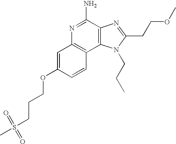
C1=C(OCCCS(C)(=O)=O)C=CC2=C1N=C(N)C1=C2N(CCC)C(CCOC)=N1
